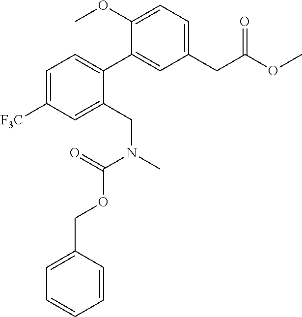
C1(CC(OC)=O)=CC=C(OC)C(C2=CC=C([F3C])C=C2CN(C(=O)OCC2=CC=CC=C2)C)=C1
